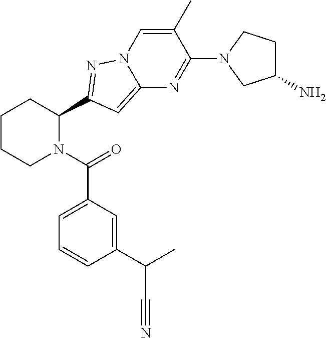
C1CCN(C(=O)C2=CC=CC(C(C)C#N)=C2)C(C2=NN3C=C(C)C(N4CC(N)CC4)=NC3=C2)C1
